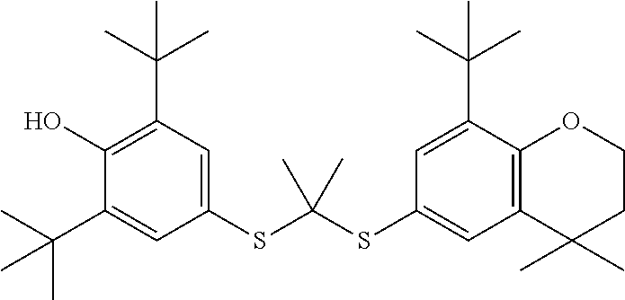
C1(C(C)(C)C)=CC(SC(SC2=CC3=C(C(C(C)(C)C)=C2)OCCC3(C)C)(C)C)=CC(C(C)(C)C)=C1O
